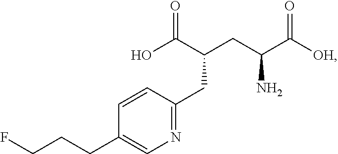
O=C(C(CC(C([OH])=O)N)CC1=NC=C(CCCF)C=C1)O
